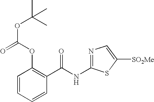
C1=CC=CC(C(NC2=NC=C([SO2Me])S2)=O)=C1OC(=O)OC(C)(C)C
